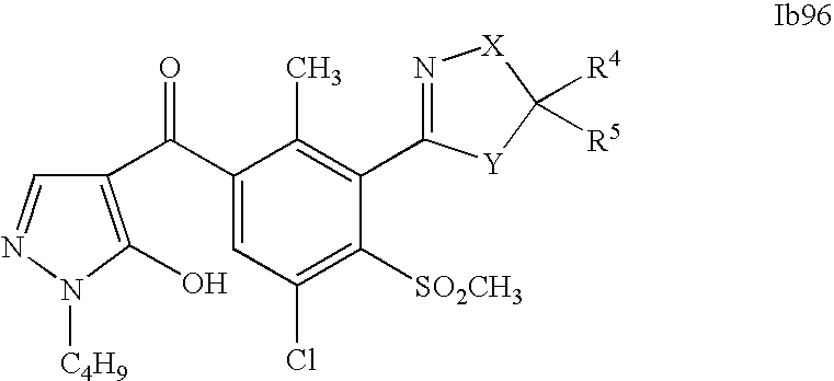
C1(C(C2=C(O)N([C4H9])N=C2)=O)=CC(Cl)=C([SO2CH3])C(C2=N[X]C([R4])([R5])[Y]2)=C1C
